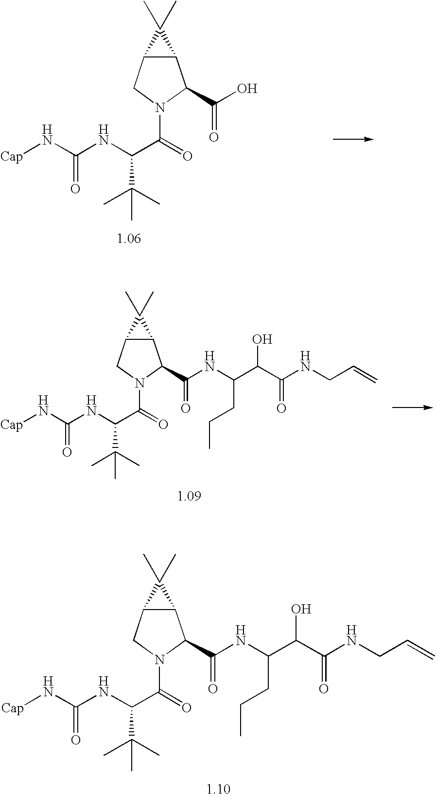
C(NC(C(=O)N1C(C(O)=O)C2C(C1)C2(C)C)C(C)(C)C)(=O)N[Cap].C(NC(C(=O)N1C(C(NC(CCC)C(C(=O)NCC=C)O)=O)C2C(C1)C2(C)C)C(C)(C)C)(=O)N[Cap].C(NC(C(=O)N1C(C(NC(CCC)C(C(=O)NCC=C)O)=O)C2C(C1)C2(C)C)C(C)(C)C)(=O)N[Cap]
